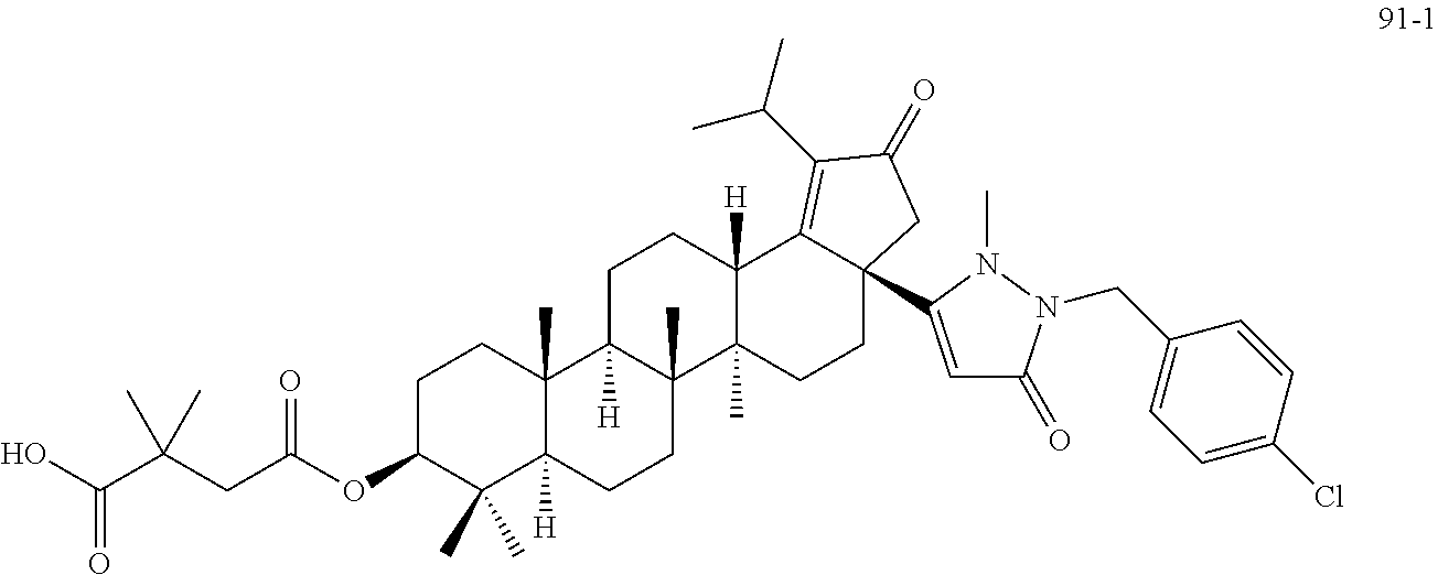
OC(C(CC(OC1C(C)(C)C2([H])C(C)(CC1)C1([H])C(C)(CC2)C2(C)C([H])(CC1)C1=C(C(C)C)C(=O)CC1(C1=CC(=O)N(CC3=CC=C(Cl)C=C3)N1C)CC2)=O)(C)C)=O
